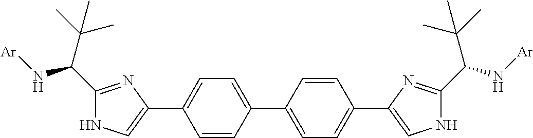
C1=C(C2=CNC(C(N[Ar])C(C)(C)C)=N2)C=CC(C2=CC=C(C3=CNC(C(C(C)(C)C)N[Ar])=N3)C=C2)=C1
